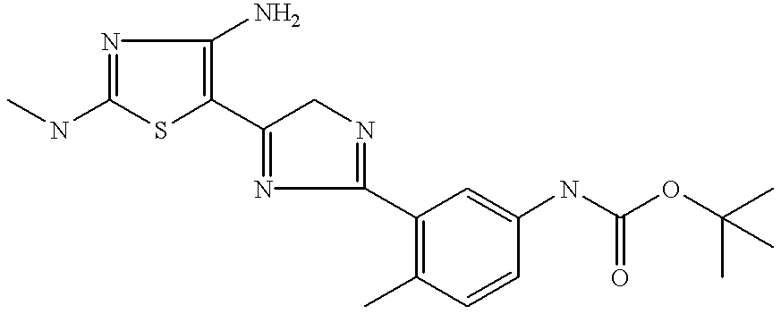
N(C1=NC(N)=C(C2=NC(C3=C(C)C=CC(NC(OC(C)(C)C)=O)=C3)=NC2)S1)C
